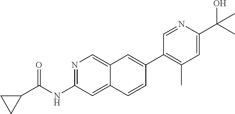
N1=C(NC(C2CC2)=O)C=C2C(=C1)C=C(C1=C(C)C=C(C(O)(C)C)N=C1)C=C2
